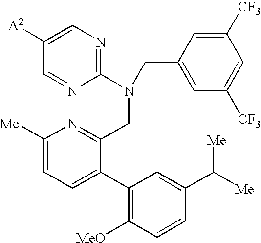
C1([A2])=CN=C(N(CC2=CC([CF3])=CC([CF3])=C2)CC2=NC([Me])=CC=C2C2=C([MeO])C=CC(C([Me])[Me])=C2)N=C1
